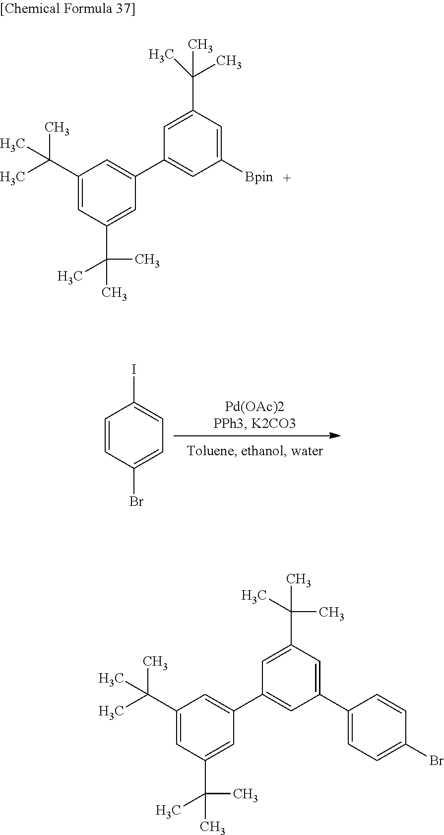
C1=CC(Br)=CC=C1I.C1(C(C)(C)C)=CC(C(C)(C)C)=CC(C2=CC([Bpin])=CC(C(C)(C)C)=C2)=C1.C1(C(C)(C)C)=CC(C(C)(C)C)=CC(C2=CC(C3=CC=C(Br)C=C3)=CC(C(C)(C)C)=C2)=C1
